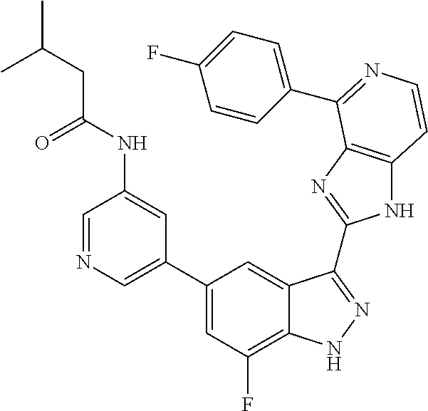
C1(C2=CN=CC(NC(=O)CC(C)C)=C2)=CC(F)=C2C(=C1)C(C1=NC3=C(N1)C=CN=C3C1=CC=C(F)C=C1)=NN2
